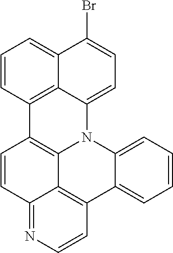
C12=C3C4=CC=CC=C4N4C1=C(C=CC2=NC=C3)C1=C2C4=CC=C(Br)C2=CC=C1
